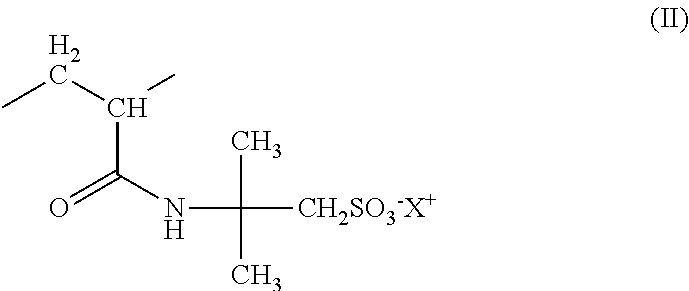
N(C(C)(C)[CH2SO3-X+])C(=O)C(C)CC
